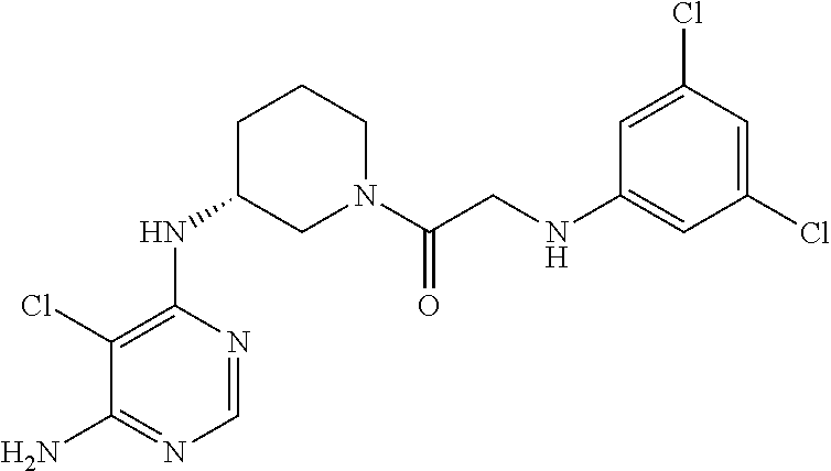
C1(Cl)=C(NC2CN(C(CNC3=CC(Cl)=CC(Cl)=C3)=O)CCC2)N=CN=C1N
